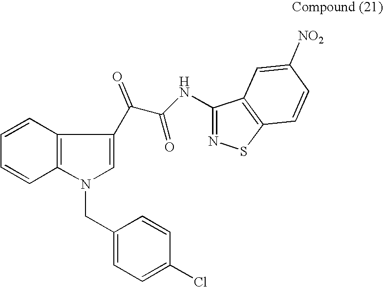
C1=CC2=C(C=C1)N(CC1=CC=C(Cl)C=C1)C=C2C(C(=O)NC1=NSC2=C1C=C([NO2])C=C2)=O
